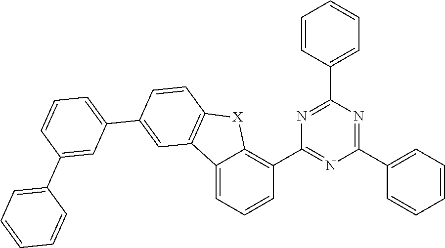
C1=CC(C2=NC(C3=C4C(=CC=C3)C3=C([X]4)C=CC(C4=CC=CC(C5=CC=CC=C5)=C4)=C3)=NC(C3=CC=CC=C3)=N2)=CC=C1
